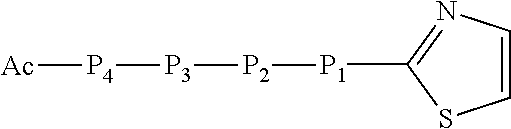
C1=CN=C([P1][P2][P3][P4][Ac])S1
